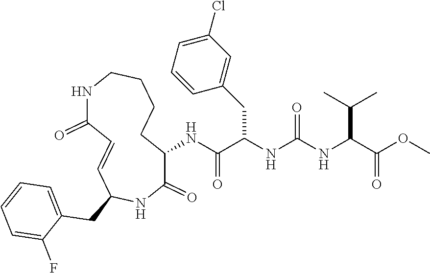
COC(C(NC(NC(C(NC1C(=O)NC(CC2=CC=CC=C2F)C=CC(=O)NCCCC1)=O)CC1=CC(Cl)=CC=C1)=O)C(C)C)=O
